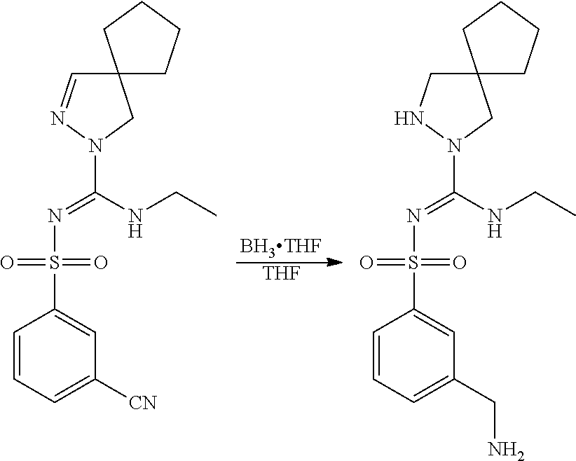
[BH3THF].[THF].C1=CC=C([CN])C=C1S(=O)(=O)N=C(NCC)N1CC2(C=N1)CCCC2.C1=CC=C(CN)C=C1S(=O)(=O)N=C(NCC)N1CC2(CN1)CCCC2
